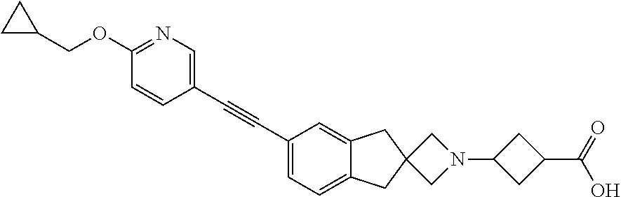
C1(C#CC2=CN=C(OCC3CC3)C=C2)=CC=C2C(=C1)CC1(C2)CN(C2CC(C(=O)O)C2)C1
